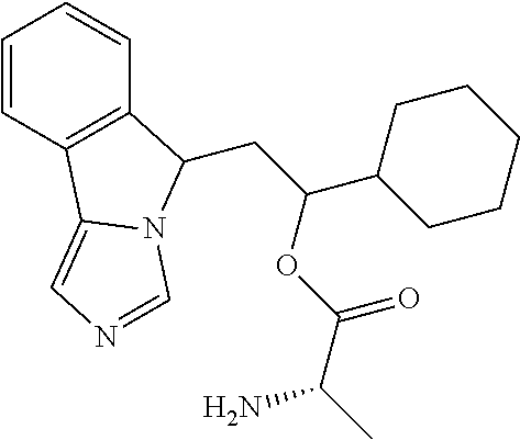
C1=CC2=C(C=C1)C(CC(C1CCCCC1)OC(C(C)N)=O)N1C2=CN=C1
